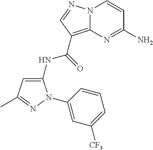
N12C(=C(C(=O)NC3=CC(C)=NN3C3=CC([CF3])=CC=C3)C=N1)N=C(N)C=C2
